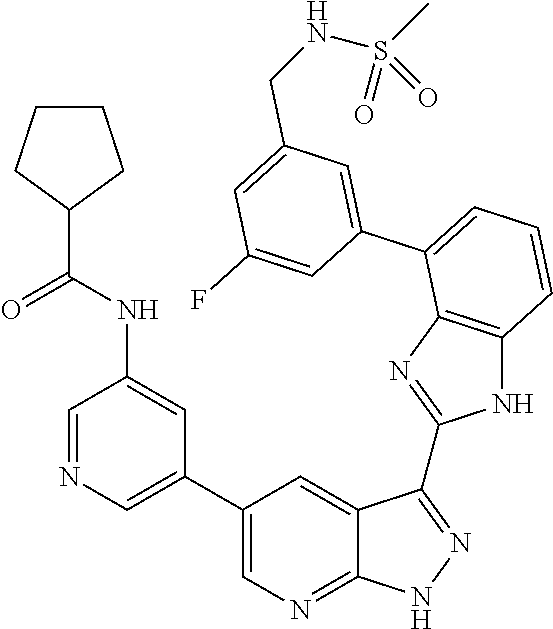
C1=C(C2=CC=CC3=C2N=C(C2=NNC4=NC=C(C5=CN=CC(NC(C6CCCC6)=O)=C5)C=C42)N3)C=C(F)C=C1CNS(=O)(C)=O
